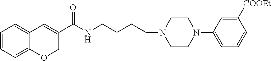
C1=CC=C2C(=C1)C=C(C(NCCCCN1CCN(C3=CC=CC([COOEt])=C3)CC1)=O)CO2
